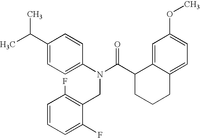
C1(C(C)C)=CC=C(N(C(C2CCCC3=CC=C(OC)C=C23)=O)CC2=C(F)C=CC=C2F)C=C1
